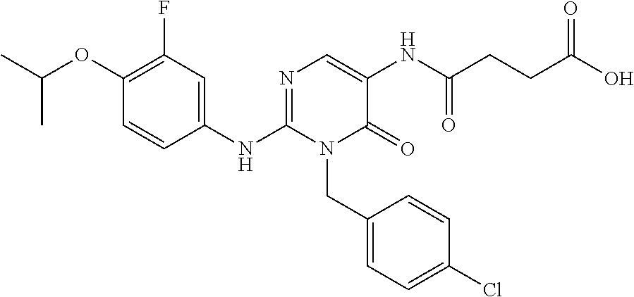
C1(OC(C)C)=C(F)C=C(NC2=NC=C(NC(CCC(O)=O)=O)C(=O)N2CC2=CC=C(Cl)C=C2)C=C1
